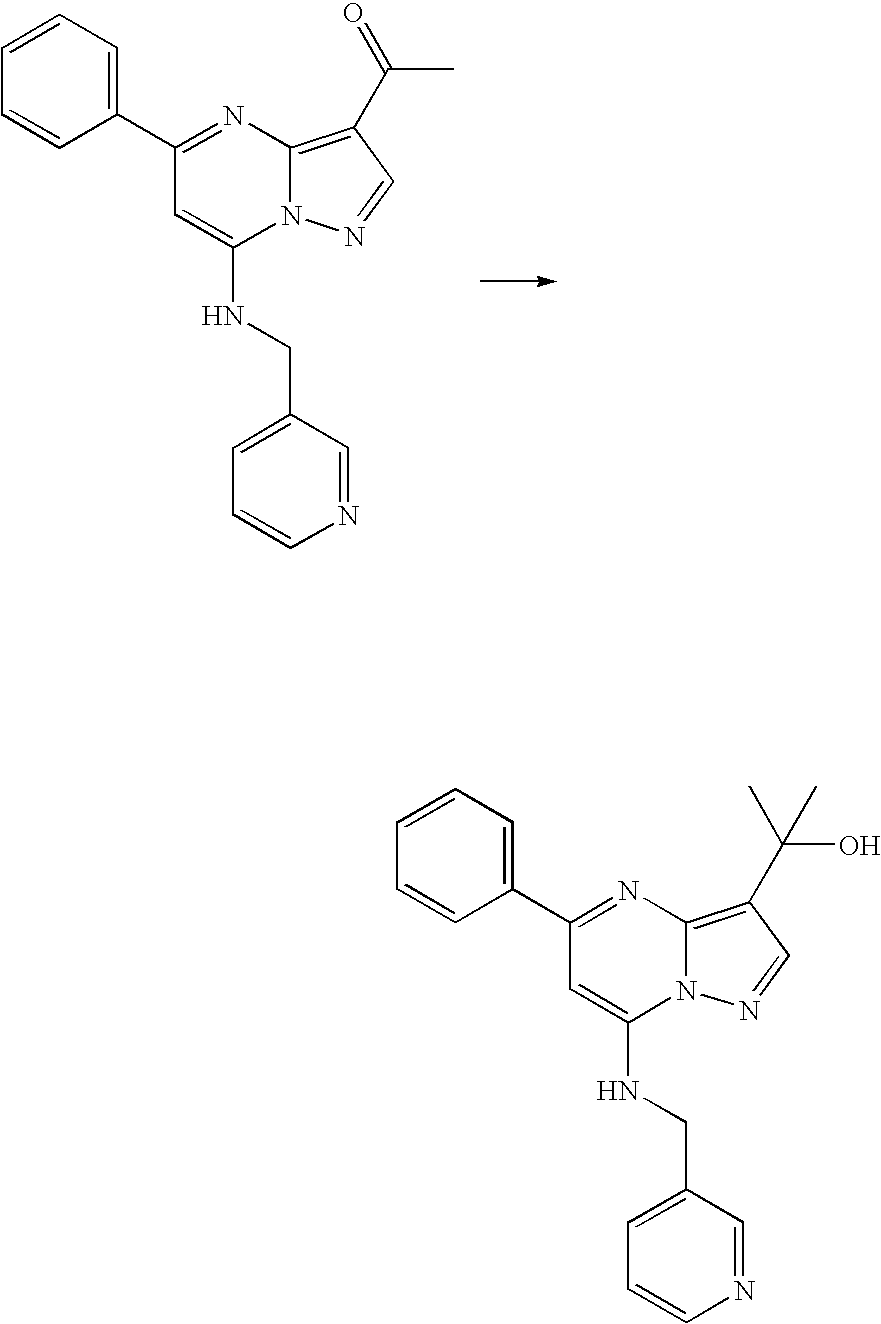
C1=CC=C(C2=NC3=C(C(O)(C)C)C=NN3C(NCC3=CC=CN=C3)=C2)C=C1.C1=CC=C(C2=NC3=C(C(C)=O)C=NN3C(NCC3=CC=CN=C3)=C2)C=C1
